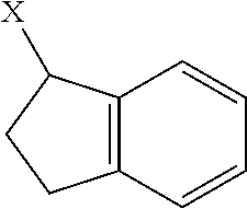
C12=C(C=CC=C1)CCC2[X]
